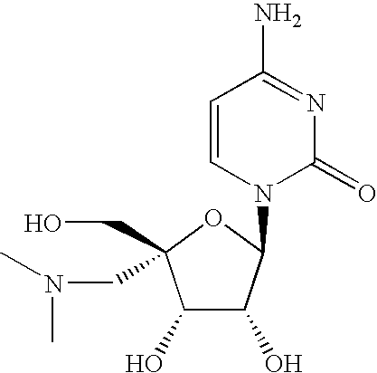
C1(O)C(O)C(N2C(=O)N=C(N)C=C2)OC1(CO)CN(C)C
